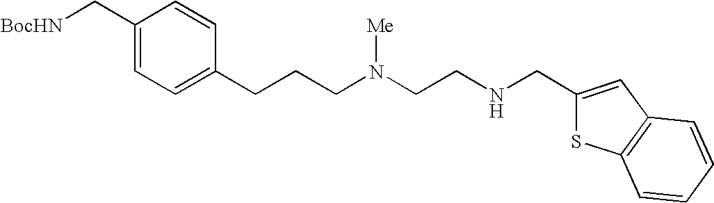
C(CCN(CCNCC1=CC2=C(S1)C=CC=C2)[Me])C1=CC=C(C[BocHN])C=C1
